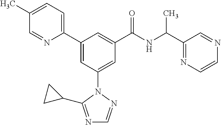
C1(C2=CC(N3N=CN=C3C3CC3)=CC(C(NC(C3=NC=CN=C3)C)=O)=C2)=CC=C(C)C=N1
